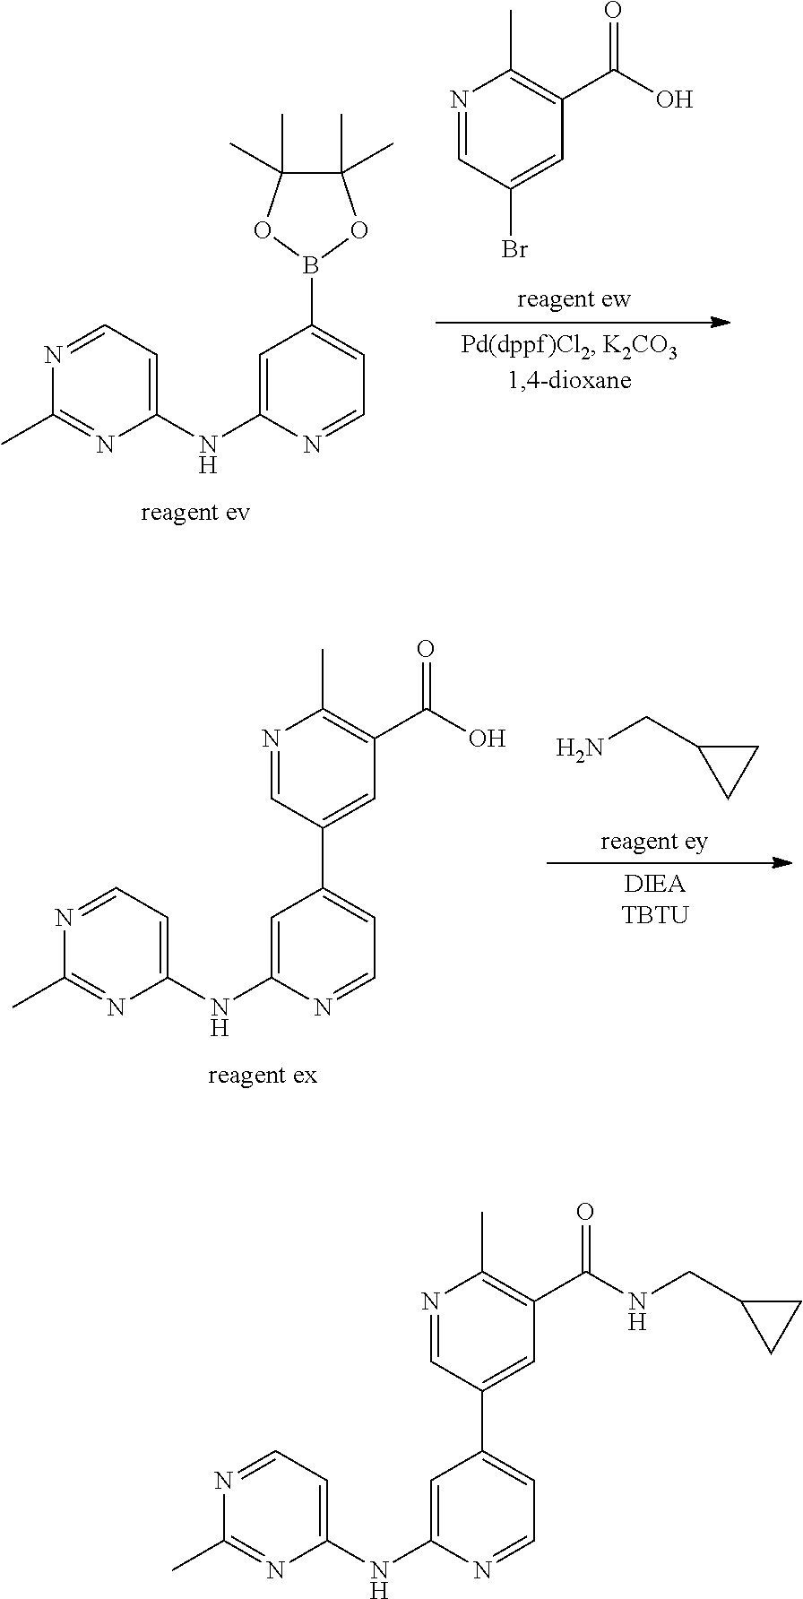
N1=CC=C(NC2=CC(B3OC(C)(C)C(C)(C)O3)=CC=N2)N=C1C.N1=CC(Br)=CC(C(O)=O)=C1C.N1=CC=C(NC2=CC(C3=CC(C(O)=O)=C(C)N=C3)=CC=N2)N=C1C.NCC1CC1.N1=CC=C(NC2=CC(C3=CC(C(NCC4CC4)=O)=C(C)N=C3)=CC=N2)N=C1C
